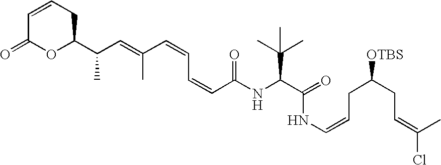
N(C(C(C)(C)C)C(NC=CCC(CC=C(Cl)C)[OTBS])=O)C(C=CC=CC(=CC(C1CC=CC(=O)O1)C)C)=O
